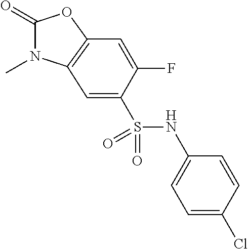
C1(=O)N(C)C2=C(O1)C=C(F)C(S(NC1=CC=C(Cl)C=C1)(=O)=O)=C2
